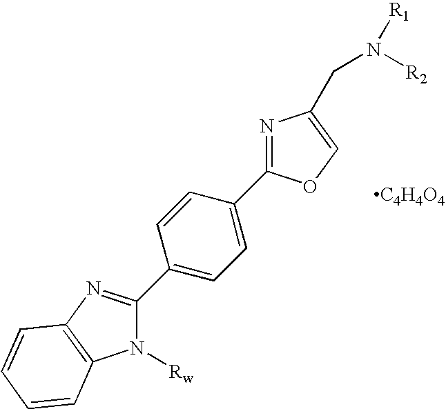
N1([Rw])C(C2=CC=C(C3=NC(CN([R2])[R1])=CO3)C=C2)=NC2=C1C=CC=C2.[C4H4O4]
